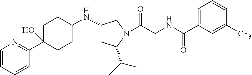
C1=CC=CC(C2(O)CCC(NC3CC(C(C)C)N(C(CNC(C4=CC=CC([CF3])=C4)=O)=O)C3)CC2)=N1
